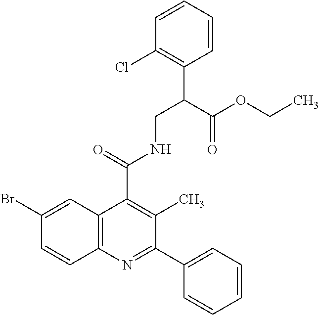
C12=C(N=C(C3=CC=CC=C3)C(C)=C1C(=O)NCC(C1=C(Cl)C=CC=C1)C(OCC)=O)C=CC(Br)=C2
